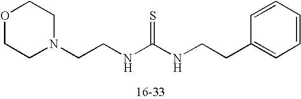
C1CN(CCNC(NCCC2=CC=CC=C2)=S)CCO1
